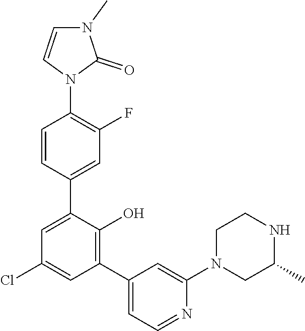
C1=CN(C2=C(F)C=C(C3=CC(Cl)=CC(C4=CC=NC(N5CC(C)NCC5)=C4)=C3O)C=C2)C(=O)N1C
